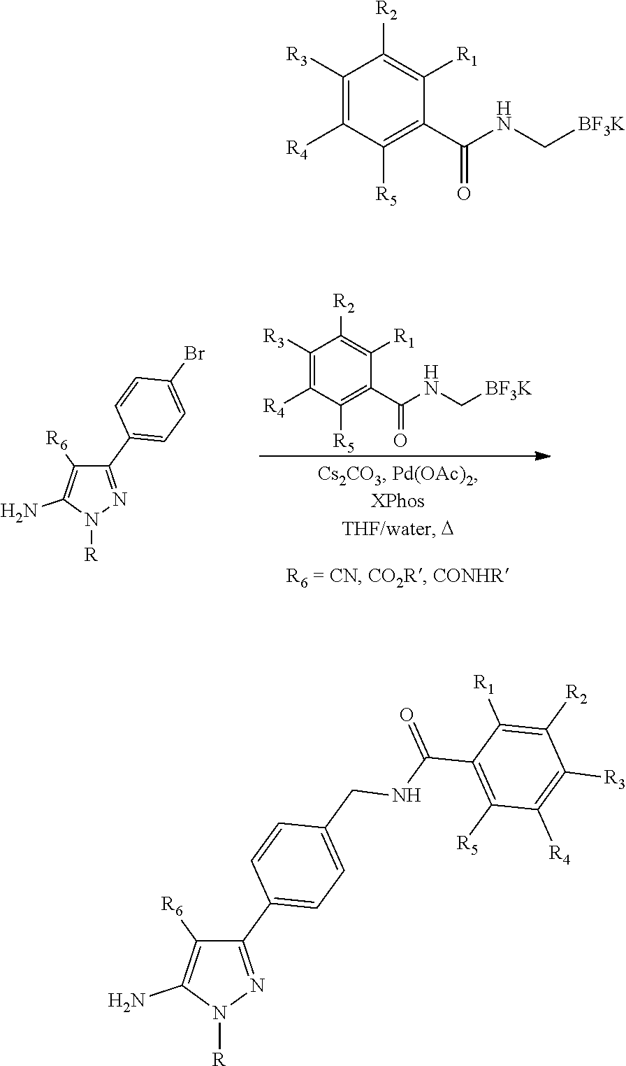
C1(C2=CC=C(Br)C=C2)=NN([R])C(N)=C1[R6].C1([R3])=C([R4])C([R5])=C(C(NC[BF3K])=O)C([R1])=C1[R2].C1([R3])=C([R4])C([R5])=C(C(NC[BF3K])=O)C([R1])=C1[R2].C1(C2=CC=C(CNC(C3=C([R5])C([R4])=C([R3])C([R2])=C3[R1])=O)C=C2)=NN([R])C(N)=C1[R6]
